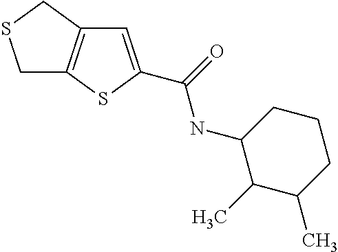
C1C2=C(CS1)C=C(C(=O)NC1C(C)C(C)CCC1)S2
